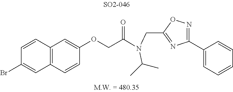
C1(C2=CC=CC=C2)=NOC(CN(C(COC2=CC3=C(C=C2)C=C(Br)C=C3)=O)C(C)C)=N1
